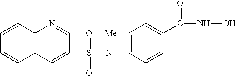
C1=CC2=C(C=C1)C=C(S(=O)(=O)N([Me])C1=CC=C(C(NO)=O)C=C1)C=N2
